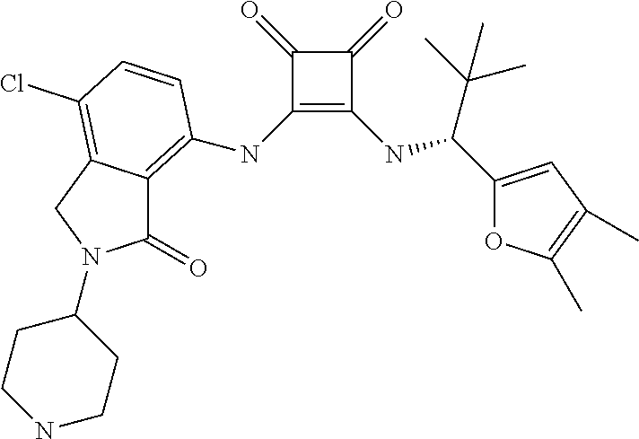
C1(NC2=C3C(=O)N(C4CCNCC4)CC3=C(Cl)C=C2)=C(NC(C(C)(C)C)C2=CC(C)=C(C)O2)C(=O)C1=O
